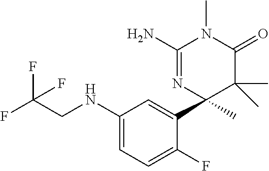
C1(NCC(F)(F)F)=CC=C(F)C(C2(C)C(C)(C)C(=O)N(C)C(N)=N2)=C1
